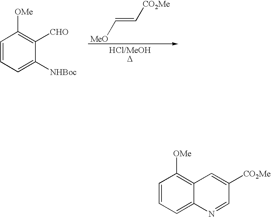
C1=CC=C([NHBoc])C([CHO])=C1[OMe].[MeO]C=C[CO2Me].C1=CC=C2C(=C1[OMe])C=C([CO2Me])C=N2
